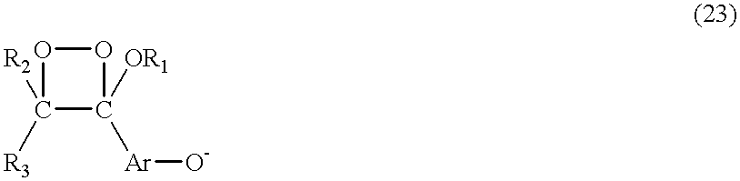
O1C([R2])([R3])C([OR1])([Ar][O-])O1
